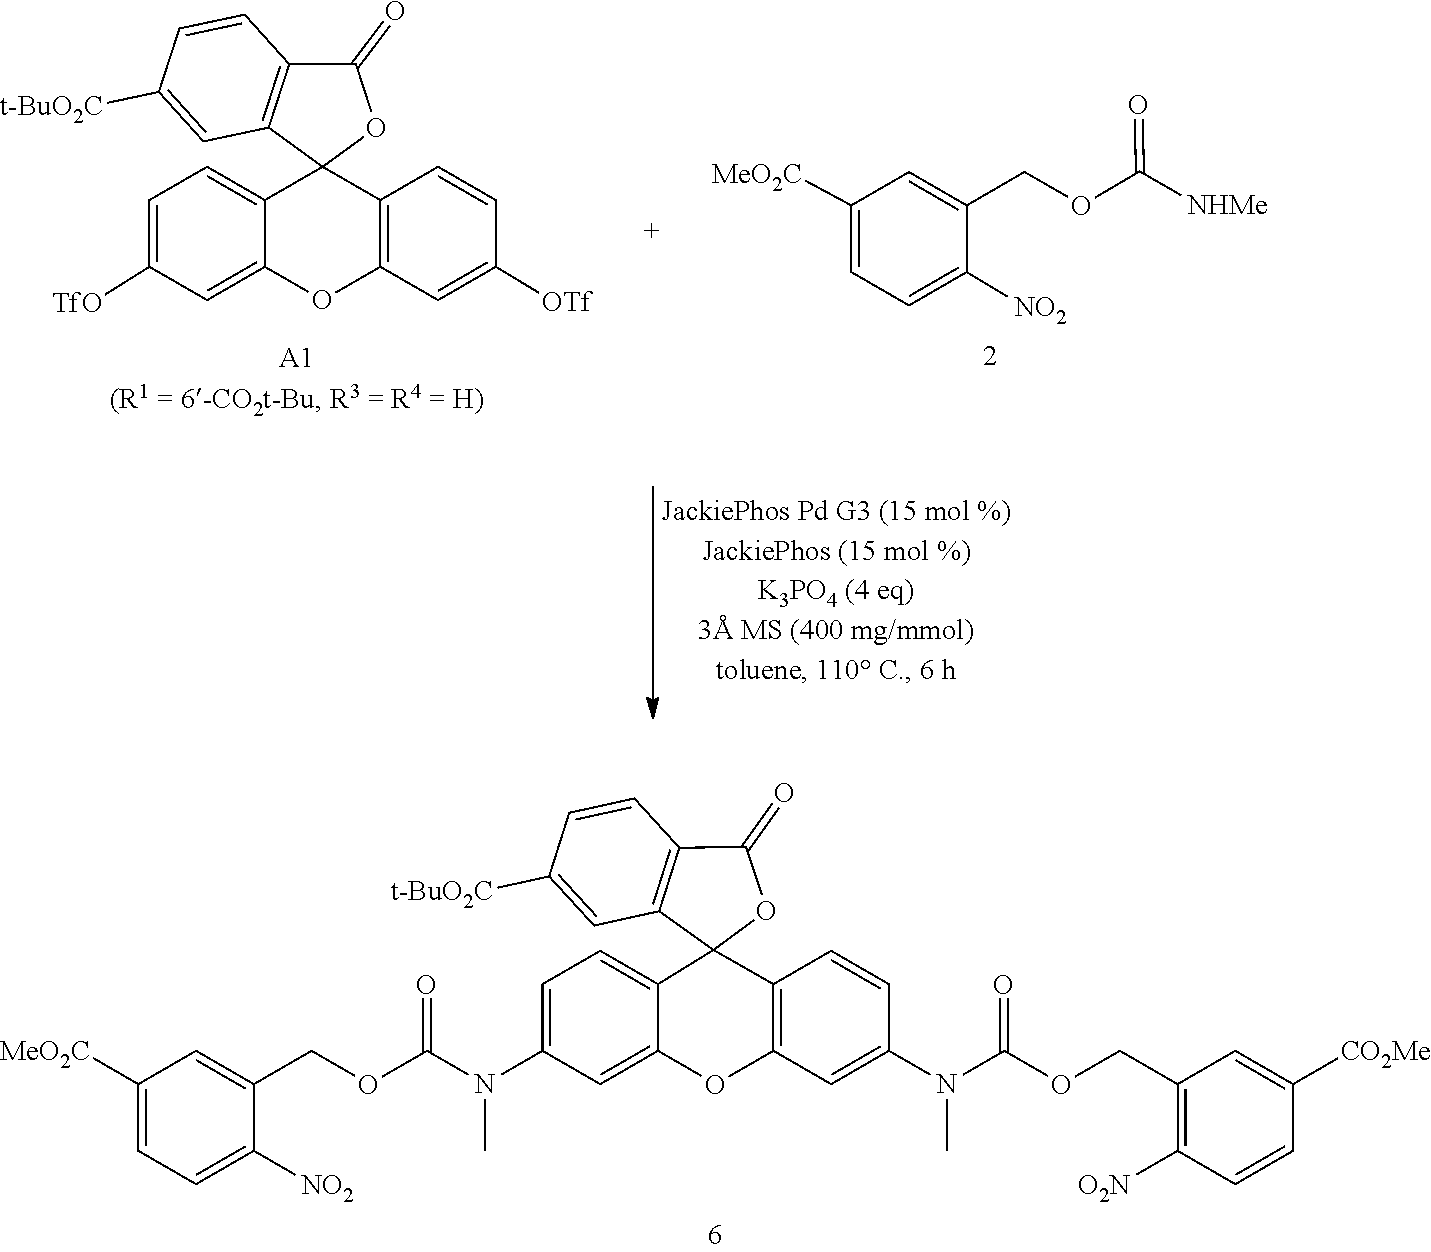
CN(C(OCC1=C([O2N])C=CC([CO2Me])=C1)=O)C1=CC2=C(C3(C4=C(C=CC([t-BuO2C])=C4)C(=O)O3)C3=CC=C(N(C)C(OCC4=CC([MeO2C])=CC=C4[NO2])=O)C=C3O2)C=C1.C12(C3=C(C=CC([t-BuO2C])=C3)C(=O)O1)C1=C(C=C([OTf])C=C1)OC1=CC([TfO])=CC=C21.C1=C(COC(=O)[NHMe])C([NO2])=CC=C1[MeO2C]
